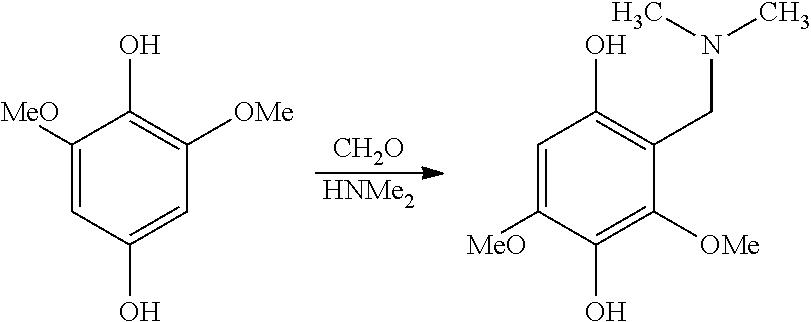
[CH2O].[HNMe2].C1([MeO])=CC(O)=CC([OMe])=C1O.C1=C([MeO])C(O)=C([OMe])C(CN(C)C)=C1O
